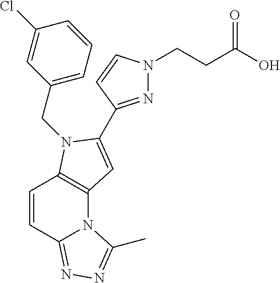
ClC1=CC(CN2C3=C(N4C(=NN=C4C)C=C3)C=C2C2=NN(CCC(O)=O)C=C2)=CC=C1
